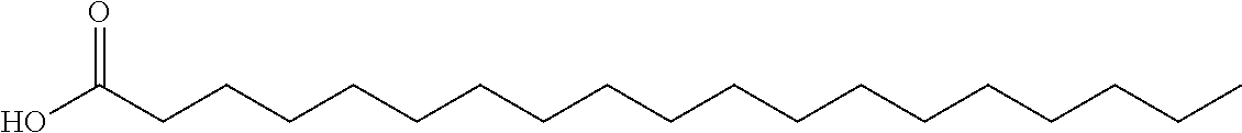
C(CCCCCC(O)=O)CCCCCCCCCCCC
